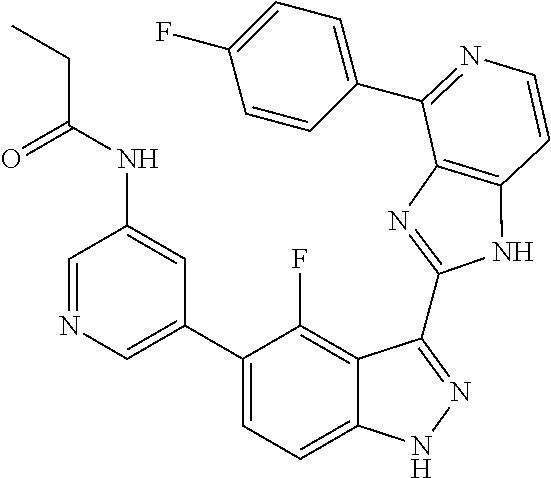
C1=C(C2=CC=C3C(=C2F)C(C2=NC4=C(N2)C=CN=C4C2=CC=C(F)C=C2)=NN3)C=C(NC(CC)=O)C=N1
